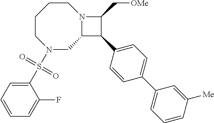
C1CCCN(S(C2=CC=CC=C2F)(=O)=O)CC2N1C(C[OMe])C2C1=CC=C(C2=CC=CC([Me])=C2)C=C1
